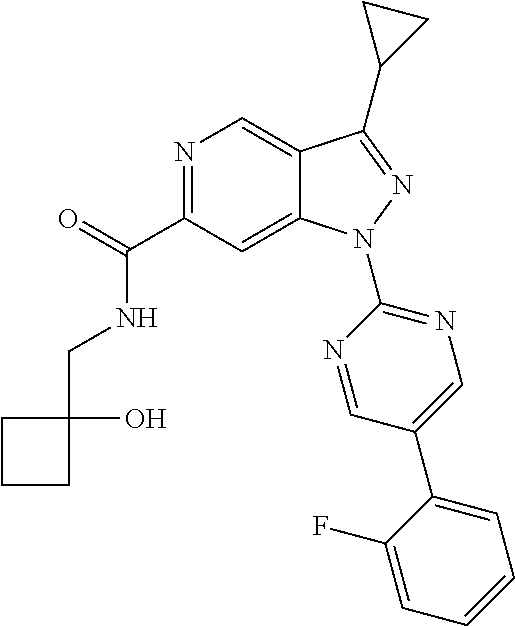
C12=CN=C(C(NCC3(O)CCC3)=O)C=C1N(C1=NC=C(C3=CC=CC=C3F)C=N1)N=C2C1CC1
